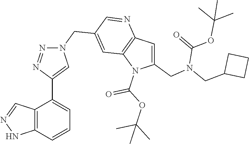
C1=C(CN(CC2CCC2)C(=O)OC(C)(C)C)N(C(OC(C)(C)C)=O)C2=C1N=CC(CN1N=NC(C3=CC=CC4=C3C=NN4)=C1)=C2
